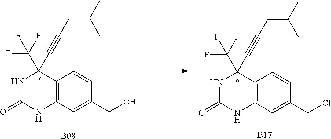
N1C(=O)NC2=C(C1(C#CCC(C)C)C(F)(F)F)C=CC(CCl)=C2.[B17].N1C(=O)NC2=C(C1(C#CCC(C)C)C(F)(F)F)C=CC(CO)=C2.[B08]
